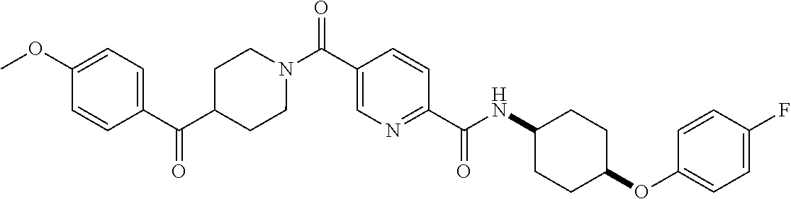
N(C(C1=NC=C(C(=O)N2CCC(C(=O)C3=CC=C(OC)C=C3)CC2)C=C1)=O)C1CCC(OC2=CC=C(F)C=C2)CC1
